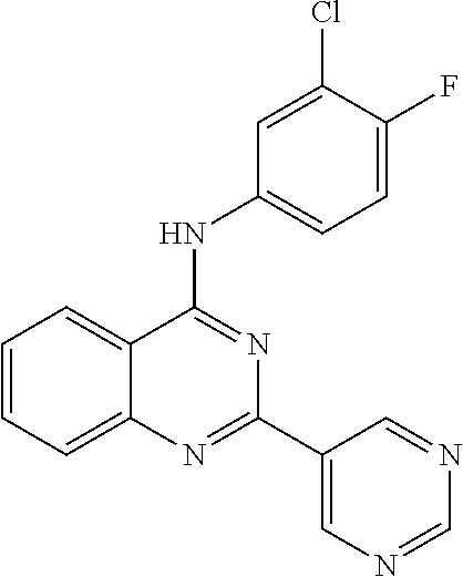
C1=CC=C2C(=C1)C(NC1=CC=C(F)C(Cl)=C1)=NC(C1=CN=CN=C1)=N2
